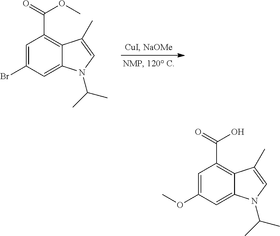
C1=C(Br)C=C2C(=C1C(OC)=O)C(C)=CN2C(C)C.C1=C(OC)C=C2C(=C1C(O)=O)C(C)=CN2C(C)C
